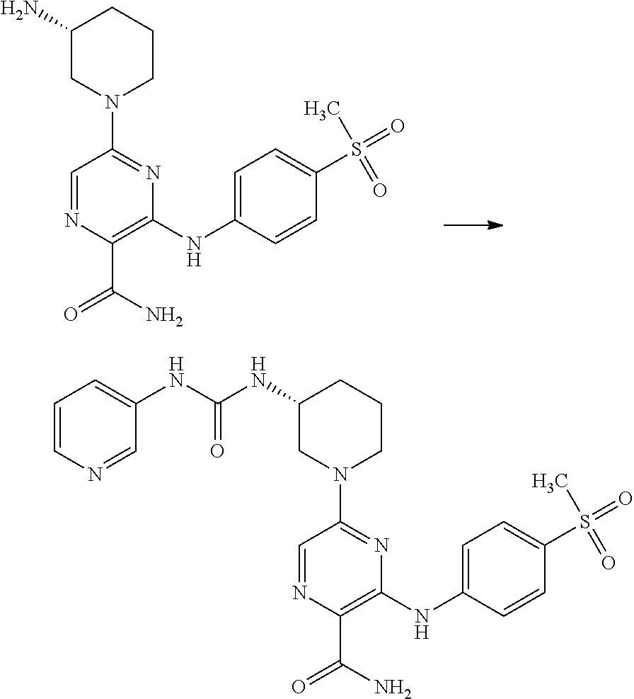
C1(N)CN(C2=NC(NC3=CC=C(S(=O)(C)=O)C=C3)=C(C(N)=O)N=C2)CCC1.C1(NC(NC2=CC=CN=C2)=O)CN(C2=NC(NC3=CC=C(S(=O)(C)=O)C=C3)=C(C(N)=O)N=C2)CCC1
